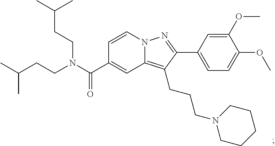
N12C(=C(CCCN3CCCCC3)C(C3=CC=C(OC)C(OC)=C3)=N1)C=C(C(N(CCC(C)C)CCC(C)C)=O)C=C2
